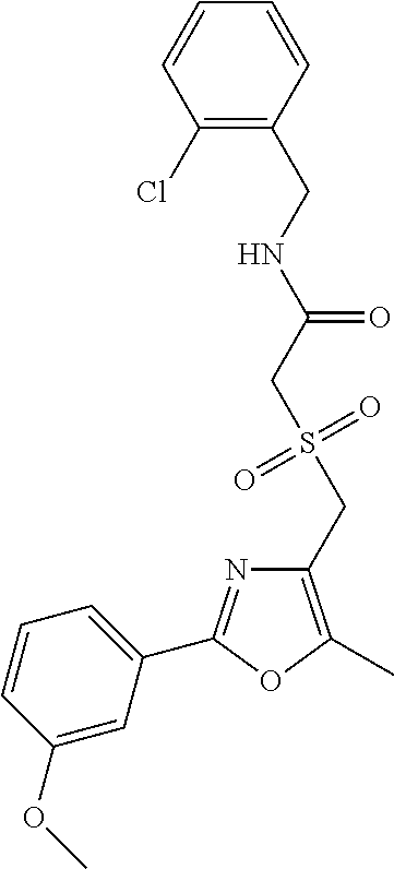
C1(OC)=CC(C2=NC(CS(=O)(=O)CC(=O)NCC3=C(Cl)C=CC=C3)=C(C)O2)=CC=C1
